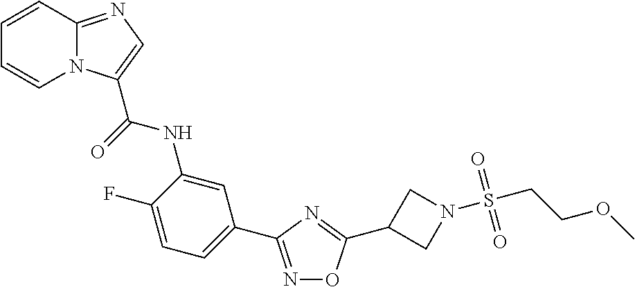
N1=C(C2=CC=C(F)C(NC(=O)C3=CN=C4N3C=CC=C4)=C2)N=C(C2CN(S(CCOC)(=O)=O)C2)O1
